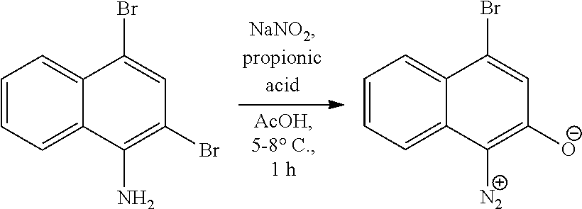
C1=CC=C2C(=C1)C(Br)=CC(Br)=C2N.C1=CC=C2C(=C1)C(Br)=CC([O-])=C2[N2]
